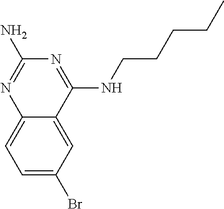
C1=C(Br)C=C2C(=C1)N=C(N)N=C2NCCCCC
